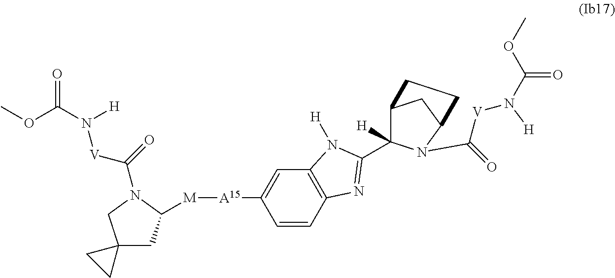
C12=C(C=CC([A15][M]C3CC4(CN3C([V]N(C(OC)=O)[H])=O)CC4)=C1)N=C(C1([H])C3CC(CC3)N1C([V]N(C(OC)=O)[H])=O)N2[H]
